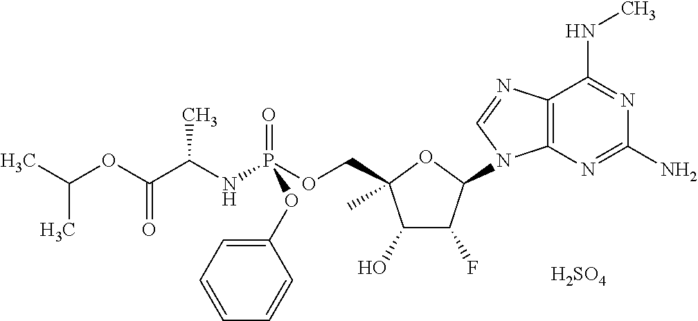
C12=C(N=C(N)N=C1NC)N(C1C(F)C(O)C(COP(NC(C(OC(C)C)=O)C)(=O)OC3=CC=CC=C3)(C)O1)C=N2.[H2SO4]
